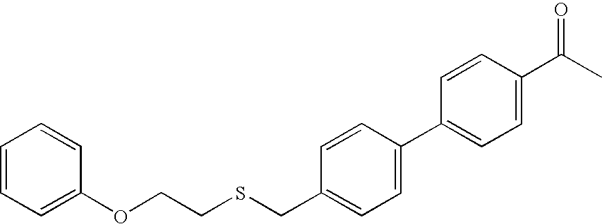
C1=CC(C2=CC=C(C(C)=O)C=C2)=CC=C1CSCCOC1=CC=CC=C1
